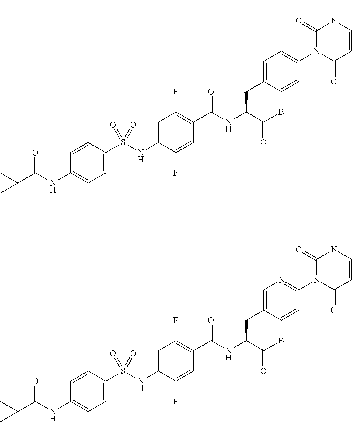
C1=C(S(NC2=CC(F)=C(C(NC(C(B)=O)CC3=CC=C(N4C(=O)C=CN(C)C4=O)C=C3)=O)C=C2F)(=O)=O)C=CC(NC(C(C)(C)C)=O)=C1.C1=C(S(NC2=CC(F)=C(C(NC(C(B)=O)CC3=CN=C(N4C(=O)C=CN(C)C4=O)C=C3)=O)C=C2F)(=O)=O)C=CC(NC(C(C)(C)C)=O)=C1
